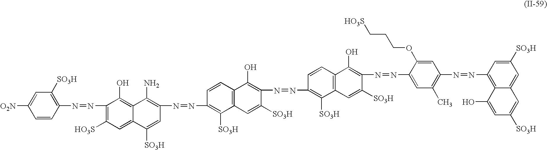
[O2N]C1=CC([SO3H])=C(N=NC2=C([HO3S])C=C3C(=C2O)C(N)=C(N=NC2=C([SO3H])C4=C(C=C2)C(O)=C(N=NC2=C([SO3H])C5=C(C=C2)C(O)=C(N=NC2=CC(C)=C(N=NC6=C7C(=CC([SO3H])=C6)C=C([SO3H])C=C7O)C=C2OCCC[HO3S])C([SO3H])=C5)C([SO3H])=C4)C=C3[SO3H])C=C1
